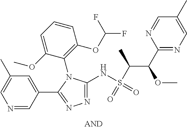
N1=C(NS(=O)(C(C)C(OC)C2=NC=C(C)C=N2)=O)N(C2=C(OC(F)F)C=CC=C2OC)C(C2=CC(C)=CN=C2)=N1
